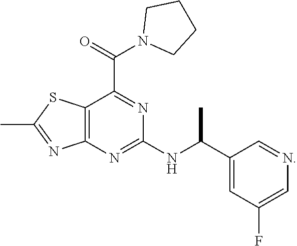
CC1=NC2=C(S1)C(C(=O)N1CCCC1)=NC(NC(C1=CC(F)=CN=C1)C)=N2
